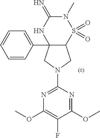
C12(C3=CC=CC=C3)C(S(=O)(=O)N(C)C(=N)N1)CN(C1=NC(OC)=C(F)C(OC)=N1)C2
